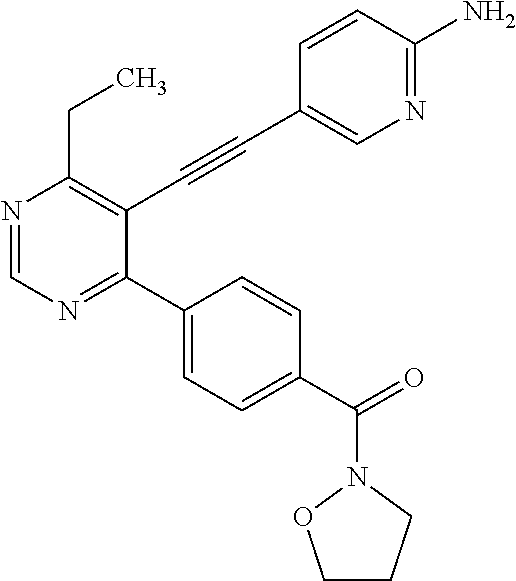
N1=CN=C(C2=CC=C(C(=O)N3CCCO3)C=C2)C(C#CC2=CN=C(N)C=C2)=C1CC
